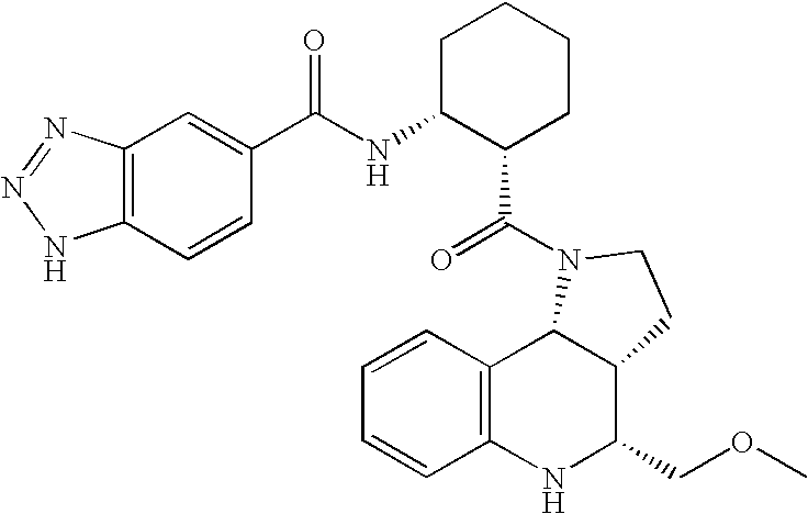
C12=C(NC(COC)C3C1N(C(=O)C1CCCCC1NC(=O)C1=CC4=C(C=C1)NN=N4)CC3)C=CC=C2
